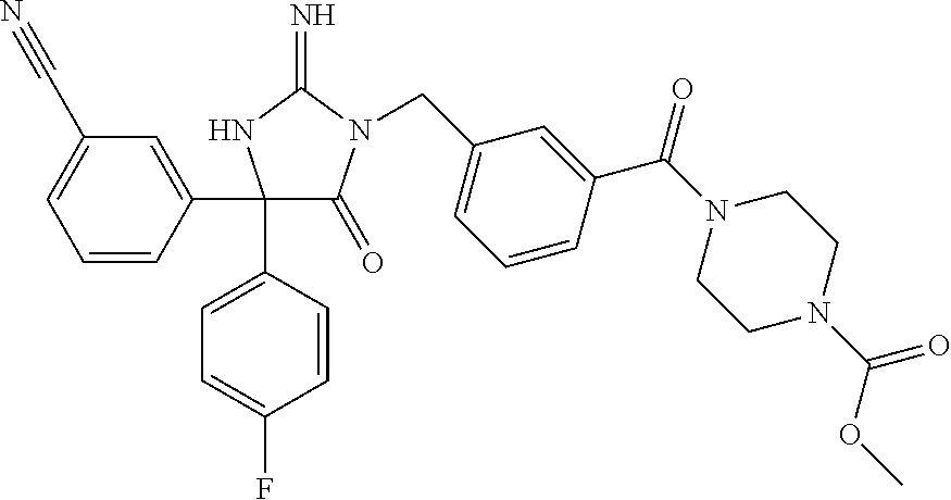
C1(C2=CC=C(F)C=C2)(C2=CC(C#N)=CC=C2)C(=O)N(CC2=CC=CC(C(=O)N3CCN(C(OC)=O)CC3)=C2)C(=N)N1
